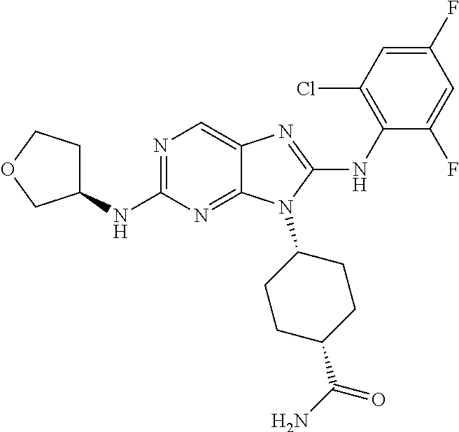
N1=C(NC2CCOC2)N=C2C(=C1)N=C(NC1=C(Cl)C=C(F)C=C1F)N2C1CCC(C(N)=O)CC1
